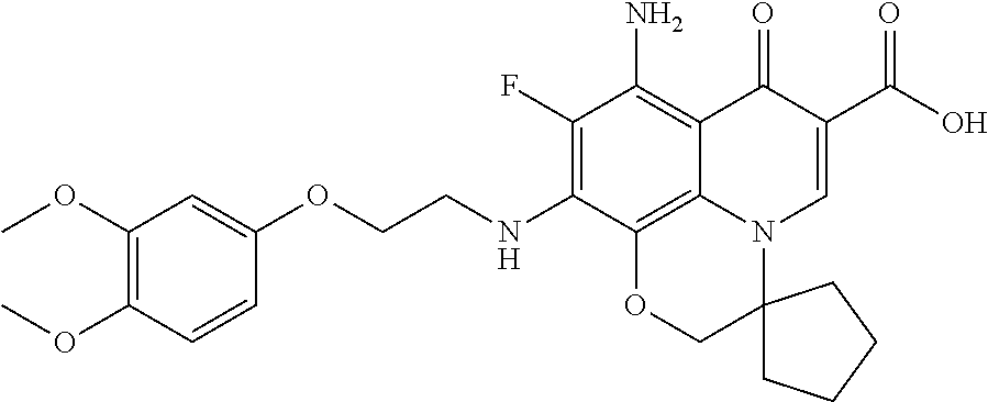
O(CCNC1=C(F)C(N)=C2C3=C1OCC1(N3C=C(C(O)=O)C2=O)CCCC1)C1=CC(OC)=C(OC)C=C1
